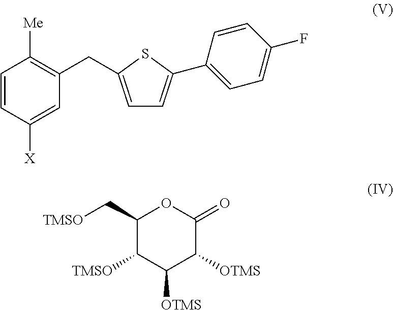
C1=CC([X])=CC(CC2=CC=C(C3=CC=C(F)C=C3)S2)=C1[Me].C1(C[TMSO])C([TMSO])C([OTMS])C([OTMS])C(=O)O1
